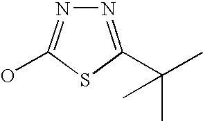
N1=C(C(C)(C)C)SC(O)=N1
